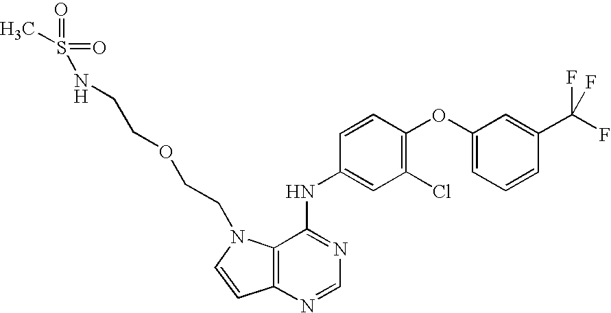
C1(OC2=C(Cl)C=C(NC3=NC=NC4=C3N(CCOCCNS(=O)(=O)C)C=C4)C=C2)=CC=CC(C(F)(F)F)=C1
